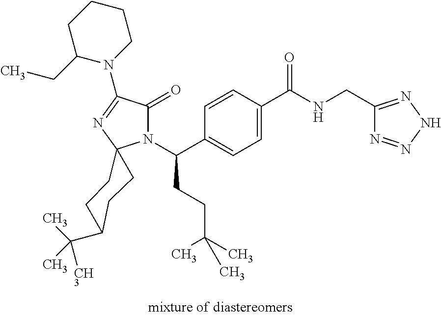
C1=C(C(=O)NCC2=NNN=N2)C=CC(C(N2C(=O)C(N3CCCCC3CC)=NC23CCC(C(C)([CH3])C)CC3)CCC(C)(C)C)=C1
